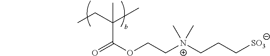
C(CC)(C)(C(=O)OCC[N+](CCC[SO3])(C)C)C
